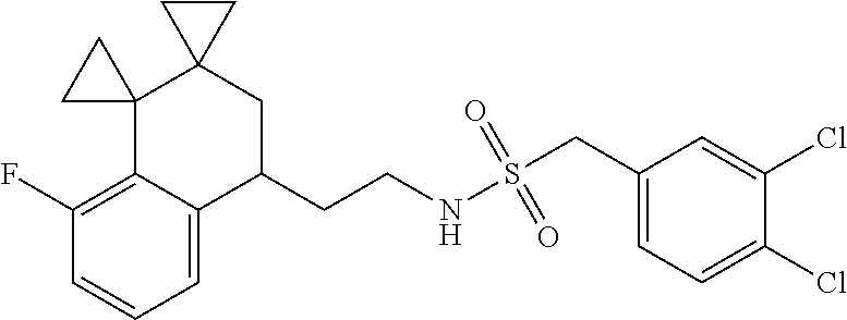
C1=CC=C2C(=C1F)C1(C3(CC2CCNS(CC2=CC=C(Cl)C(Cl)=C2)(=O)=O)CC3)CC1
